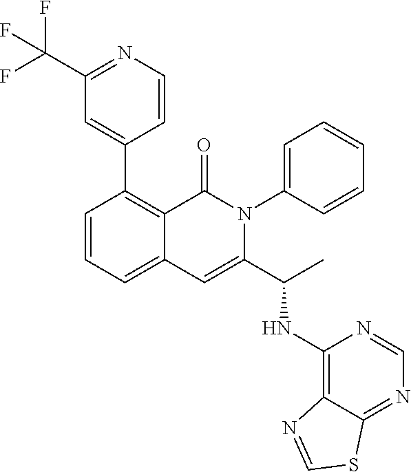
C1(C2=C3C(=CC=C2)C=C(C(NC2=C4C(=NC=N2)SC=N4)C)N(C2=CC=CC=C2)C3=O)=CC(C(F)(F)F)=NC=C1
